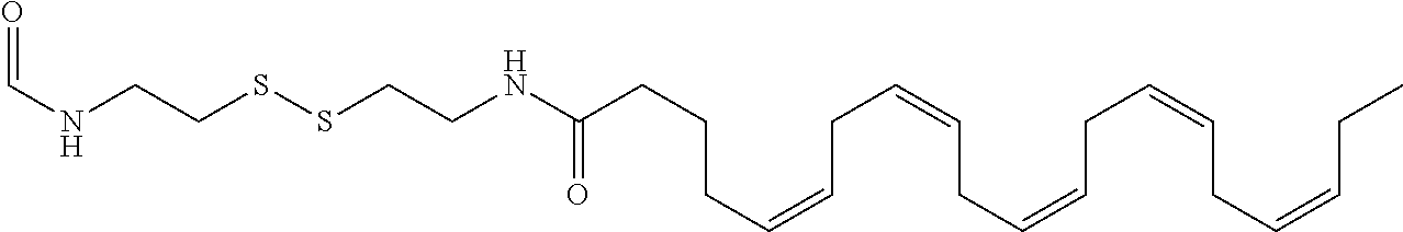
C(NCCSSCCNC(CCCC=CCC=CCC=CCC=CCC=CCC)=O)=O
